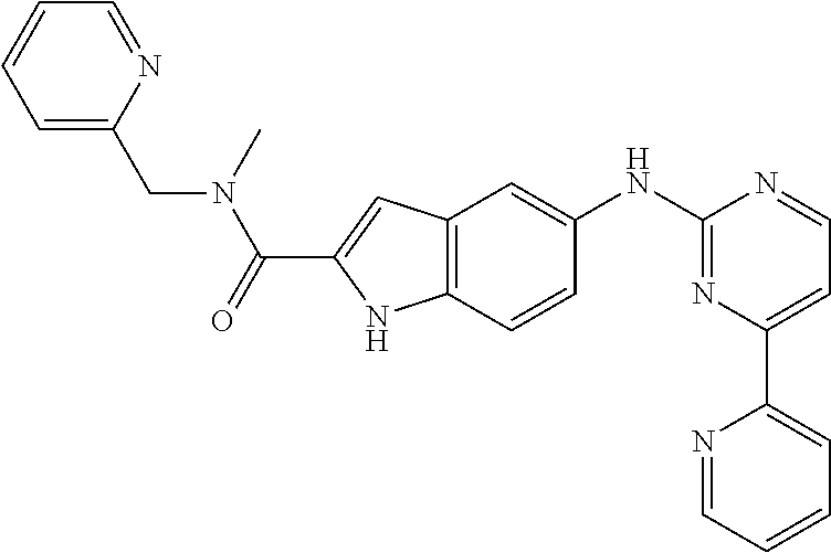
C1(NC2=CC3=C(C=C2)NC(C(N(CC2=CC=CC=N2)C)=O)=C3)=NC(C2=CC=CC=N2)=CC=N1
